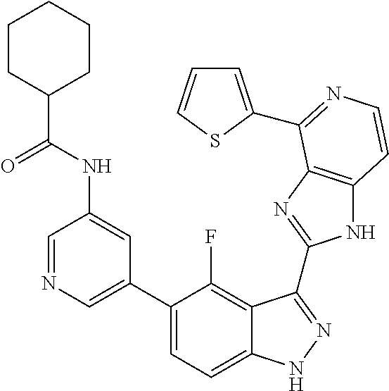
C1=C(C2=CC=C3C(=C2F)C(C2=NC4=C(N2)C=CN=C4C2=CC=CS2)=NN3)C=C(NC(C2CCCCC2)=O)C=N1
